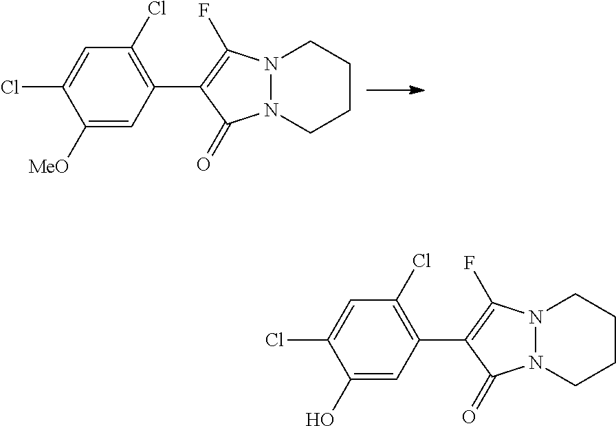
C1([MeO])=CC(C2=C(F)N3N(C2=O)CCCC3)=C(Cl)C=C1Cl.C1(O)=CC(C2=C(F)N3N(C2=O)CCCC3)=C(Cl)C=C1Cl
